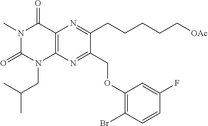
C12=C(N=C(COC3=C(Br)C=CC(F)=C3)C(CCCCC[OAc])=N1)N(CC(C)C)C(=O)N(C)C2=O
